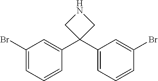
N1CC(C2=CC(Br)=CC=C2)(C2=CC=CC(Br)=C2)C1
